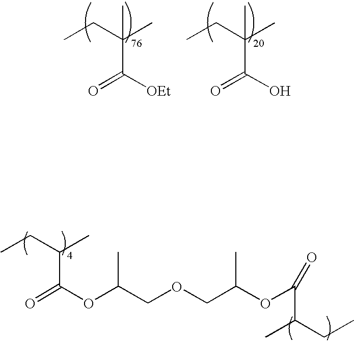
O=C([OEt])C(CC)(C)C.O=C(O)C(CC)(C)C.O=C(OC(COCC(OC(C(CC)C)=O)C)C)C(CC)C
